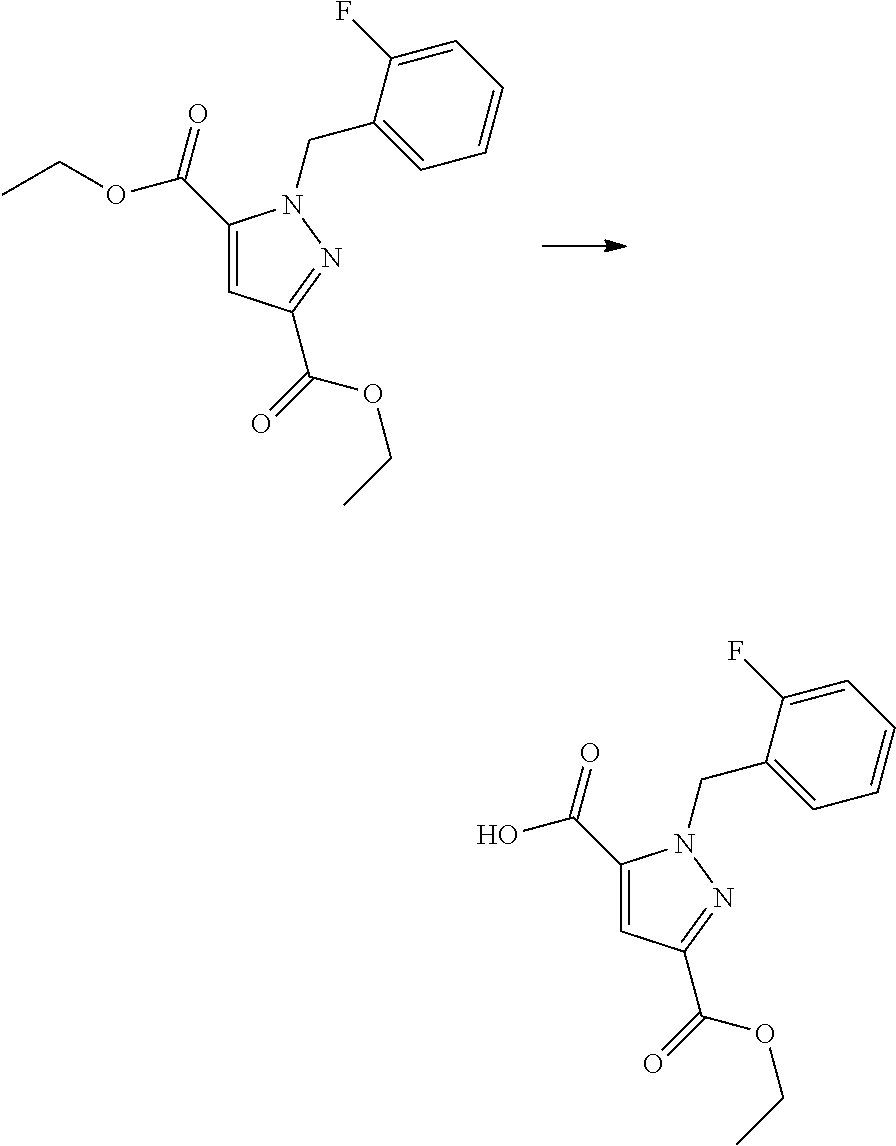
C(C1=CC(C(=O)OCC)=NN1CC1=CC=CC=C1F)(=O)OCC.C(C1=CC(C(=O)OCC)=NN1CC1=CC=CC=C1F)(=O)O
